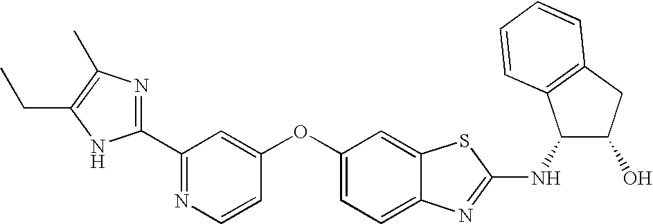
N1=C(C2=NC(C)=C(CC)N2)C=C(OC2=CC=C3C(=C2)SC(NC2C(O)CC4=C2C=CC=C4)=N3)C=C1
